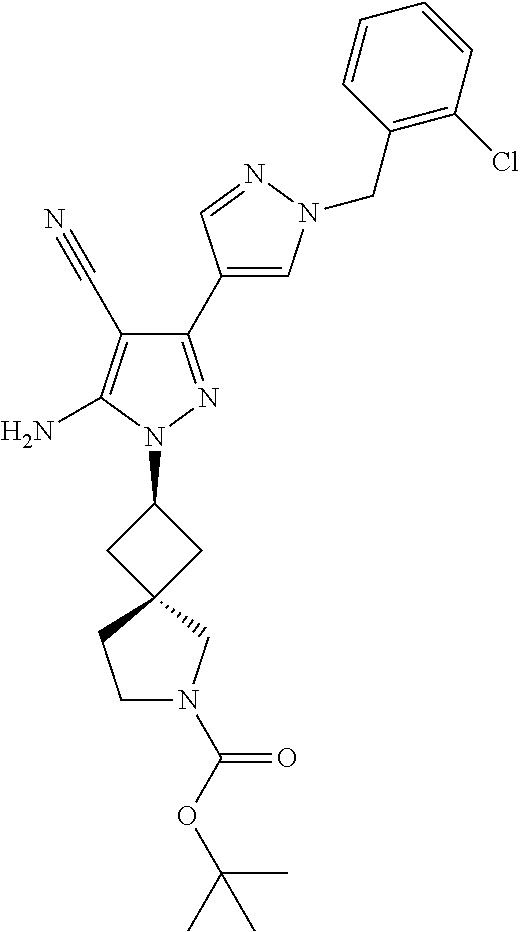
C1(C2=CN(CC3=C(Cl)C=CC=C3)N=C2)=NN(C2CC3(C2)CN(C(OC(C)(C)C)=O)CC3)C(N)=C1C#N
